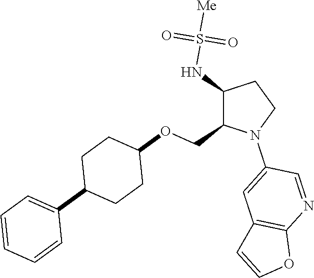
C1(NS([Me])(=O)=O)C(COC2CCC(C3=CC=CC=C3)CC2)N(C2=CC3=C(N=C2)OC=C3)CC1
